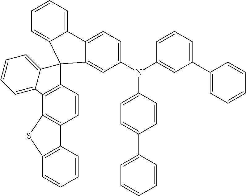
N(C1=CC=C(C2=CC=CC=C2)C=C1)(C1=CC=C2C(=C1)C1(C3=CC=CC=C23)C2=C(C3=C(C4=C(C=CC=C4)S3)C=C2)C2=CC=CC=C12)C1=CC(C2=CC=CC=C2)=CC=C1
